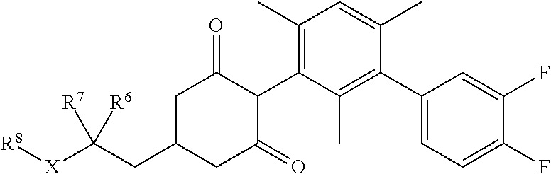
C1(C)=C(C2C(=O)CC(CC([X][R8])([R7])[R6])CC2=O)C(C)=C(C2=CC=C(F)C(F)=C2)C(C)=C1
